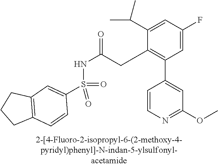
C1=C(F)C=C(C(C)C)C(CC(NS(C2=CC3=C(C=C2)CCC3)(=O)=O)=O)=C1C1=CC(OC)=NC=C1
